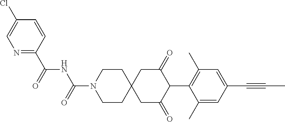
C1CN(C(=O)NC(C2=NC=C(Cl)C=C2)=O)CCC12CC(=O)C(C1=C(C)C=C(C#CC)C=C1C)C(=O)C2
